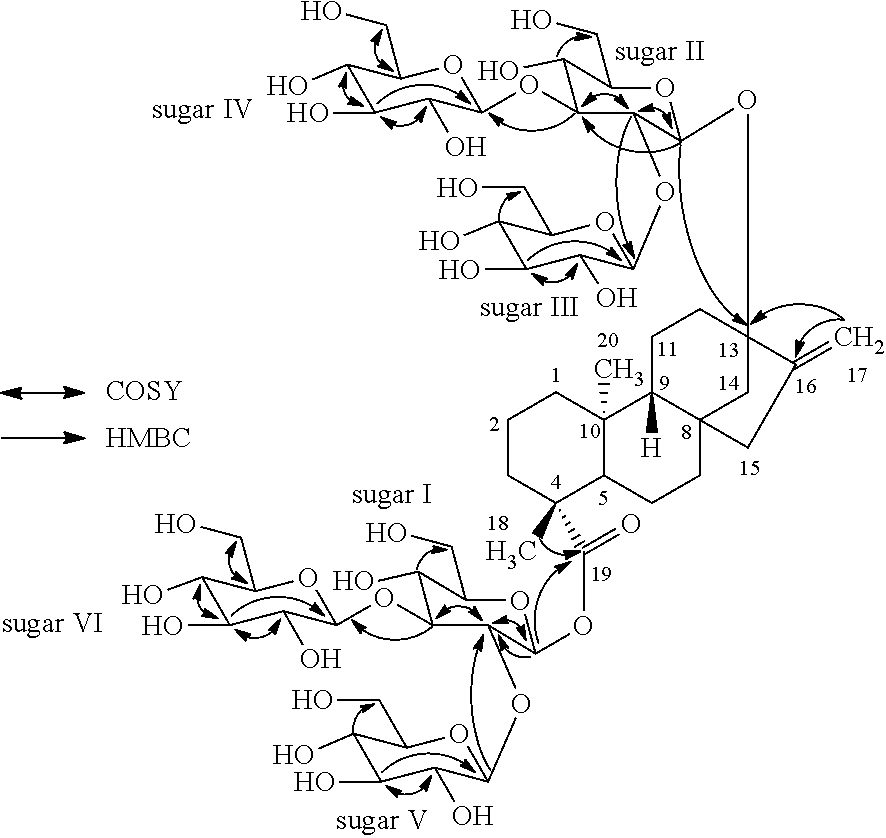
C1(O)C(O)C(O)C(OC2C(O)C(CO)OC(OC34CC5(CCC6C(C(OC7OC(CO)C(O)C(OC8C(O)C(O)C(O)C(CO)O8)C7OC7C(O)C(O)C(O)C(CO)O7)=O)(C)CCCC6(C)C5([H])CC3)CC4=C)C2OC2C(O)C(O)C(O)C(CO)O2)OC1CO.[COSY]
